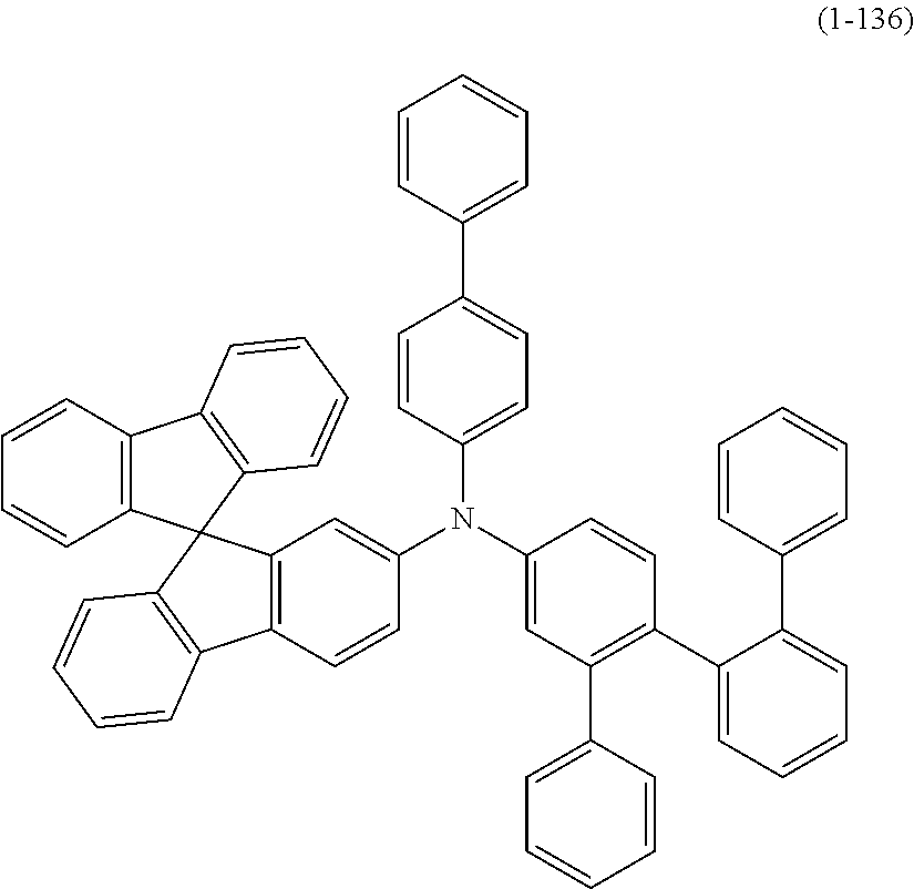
C1(C2=CC=CC=C2)=CC=C(N(C2=CC(C3=CC=CC=C3)=C(C3=CC=CC=C3C3=CC=CC=C3)C=C2)C2=CC3=C(C=C2)C2=C(C=CC=C2)C32C3=C(C4=C2C=CC=C4)C=CC=C3)C=C1
